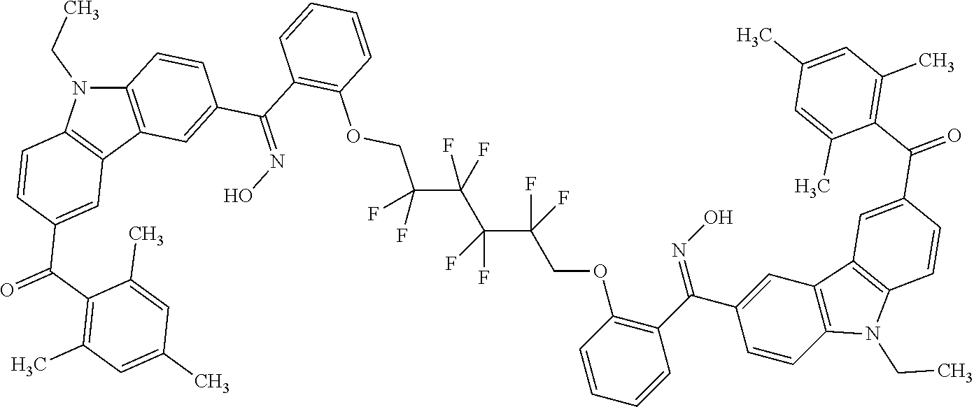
C12=C(C3=C(N1CC)C=CC(C(C1=C(C)C=C(C)C=C1C)=O)=C3)C=C(C(C1=C(OCC(C(C(C(COC3=C(C(C4=CC5=C(C=C4)N(CC)C4=C5C=C(C(C5=C(C)C=C(C)C=C5C)=O)C=C4)=NO)C=CC=C3)(F)F)(F)F)(F)F)(F)F)C=CC=C1)=NO)C=C2
